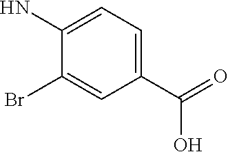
C1(C(=O)O)=CC=C(N)C(Br)=C1
